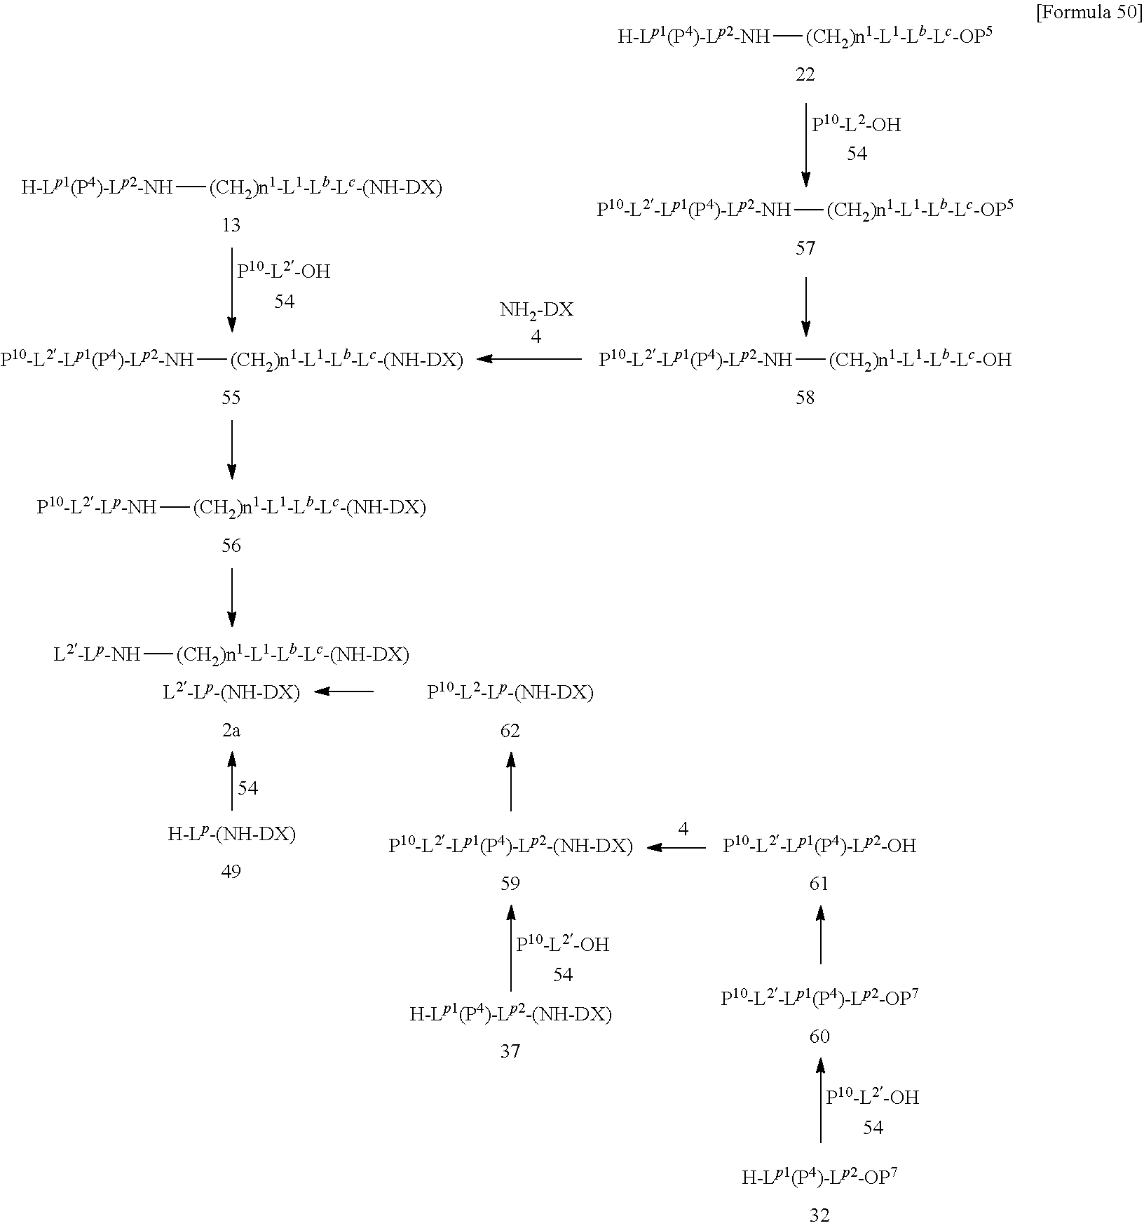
[P10-L2-Lp1(P4)-Lp2-NH][(CH2)n1-L1-Lb-Lc-OH].[P10-L2-Lp1(P4)-Lp2-NH][(CH2)n1-L1-Lb-Lc-OP5].[H-Lp1(P4)-Lp2-NH][(CH2)n1-L1-Lb-Lc-OP5].[H-Lp1(P4)-Lp2-NH][(CH2)n1-L1-Lb-Lc-(NH-DX)].[P10-L2-Lp1(P4)-Lp2-NH][(CH2)n1-L1-Lb-Lc-(NH-DX)].[P10-L2-Lp-NH][(CH2)n1-L1-Lb-Lc-(NH-DX)].[L2-Lp-NH][(CH2)n1-L1-Lb-Lc-(NH-DX)].[L2-Lp-(NH-DX)].[H-Lp-(NH-DX)]
